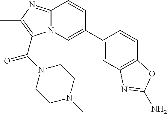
C12=NC(C)=C(C(=O)N3CCN(C)CC3)N1C=C(C1=CC3=C(C=C1)OC(N)=N3)C=C2
